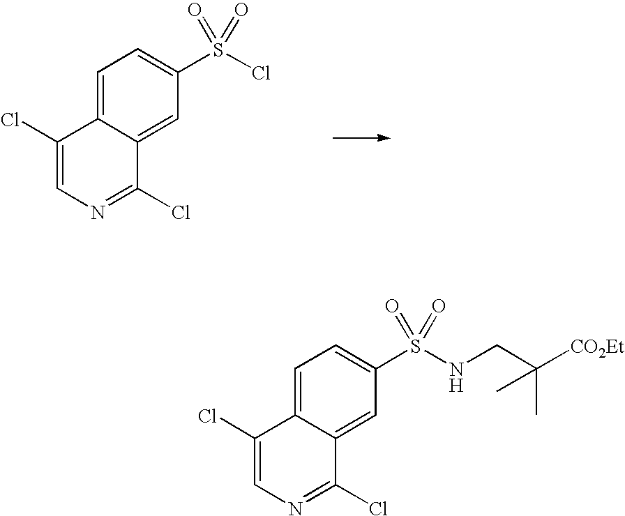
C1=C2C(=CC(S(Cl)(=O)=O)=C1)C(Cl)=NC=C2Cl.C1=C2C(=CC(S(NCC([CO2Et])(C)C)(=O)=O)=C1)C(Cl)=NC=C2Cl
